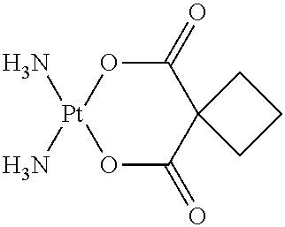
C12(C(=O)O[Pt](N)(N)OC1=O)CCC2
